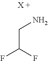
C(C(F)F)N
